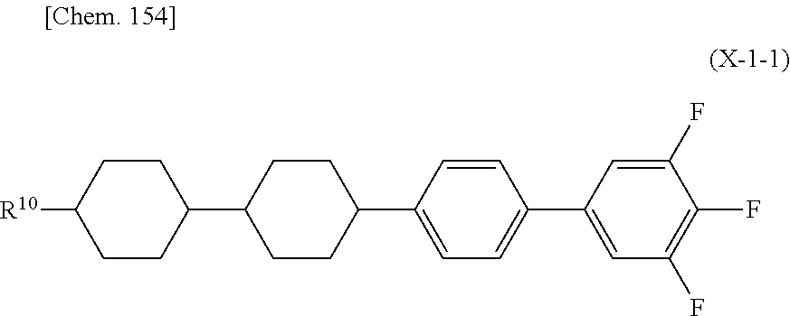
C1(C2=CC=C(C3=CC(F)=C(F)C(F)=C3)C=C2)CCC(C2CCC([R10])CC2)CC1
